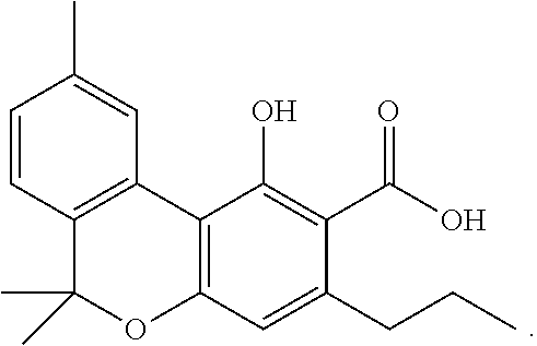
C12=C(C3=C(OC1(C)C)C=C(CCC)C(C(O)=O)=C3O)C=C(C)C=C2
